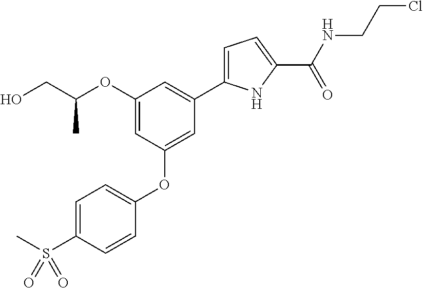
C1(OC(CO)C)=CC(OC2=CC=C(S(C)(=O)=O)C=C2)=CC(C2=CC=C(C(NCCCl)=O)N2)=C1
